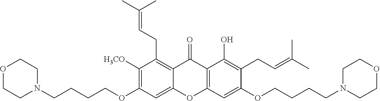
C1([H3CO])=C(OCCCCN2CCOCC2)C=C2C(=C1CC=C(C)C)C(=O)C1=C(O2)C=C(OCCCCN2CCOCC2)C(CC=C(C)C)=C1O
